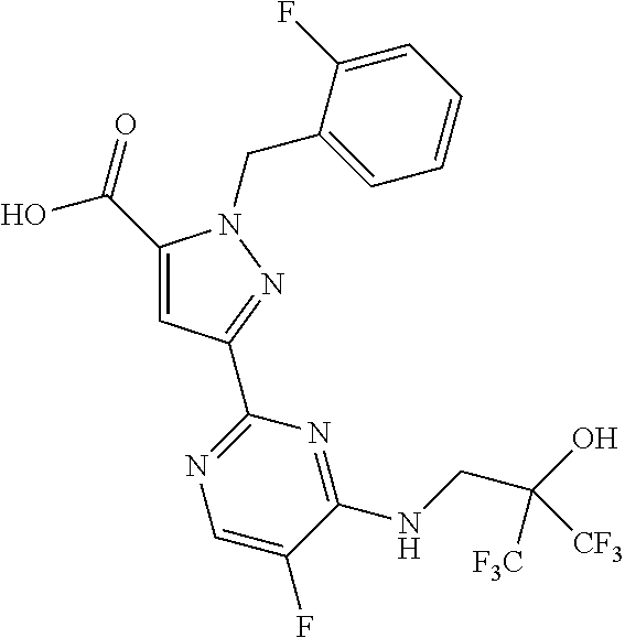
C1(C(=O)O)=CC(C2=NC=C(F)C(NCC(O)([F3C])[CF3])=N2)=NN1CC1=CC=CC=C1F
